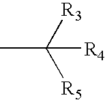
CC([R3])([R5])[R4]
